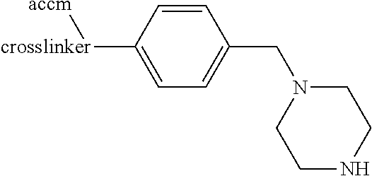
C1=C([crosslinker][accm])C=CC(CN2CCNCC2)=C1
